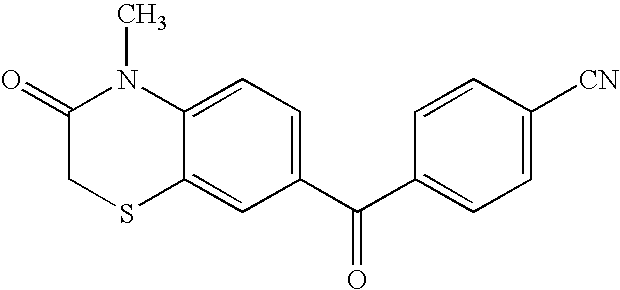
C1(=O)CSC2=CC(C(C3=CC=C([CN])C=C3)=O)=CC=C2N1C
